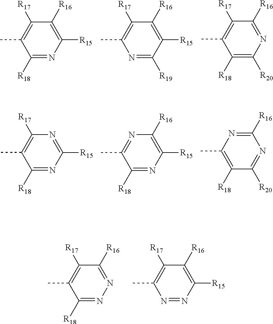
C1(C)=C([R17])C([R16])=C([R15])N=C1[R18].C1([R17])=C(C)C([R18])=C([R20])N=C1[R16].C1(C)=C([R17])C([R16])=C([R15])C([R19])=N1.C1(C)=C([R17])N=C([R15])N=C1[R18].C1([R15])=C([R16])N=C(C)C([R18])=N1.C1([R16])=NC(C)=C([R18])C([R20])=N1.N1=NC([R15])=C([R16])C([R17])=C1C.C1([R18])=NN=C([R16])C([R17])=C1C
